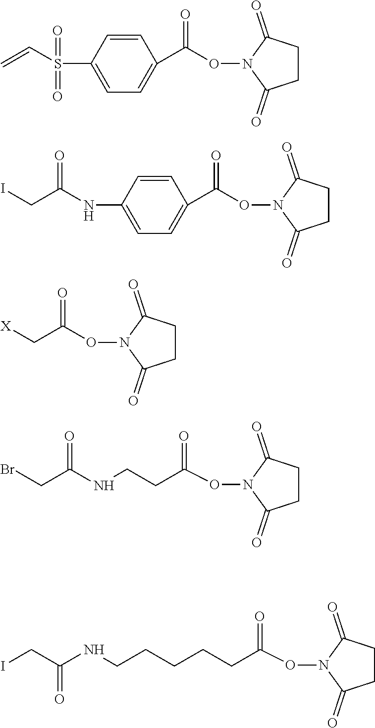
C=CS(C1=CC=C(C(ON2C(=O)CCC2=O)=O)C=C1)(=O)=O.C(C(NC1=CC=C(C(ON2C(=O)CCC2=O)=O)C=C1)=O)I.C(C(ON1C(=O)CCC1=O)=O)[X].C(C(NCCC(ON1C(=O)CCC1=O)=O)=O)Br.C(CCCCC(ON1C(=O)CCC1=O)=O)NC(CI)=O
